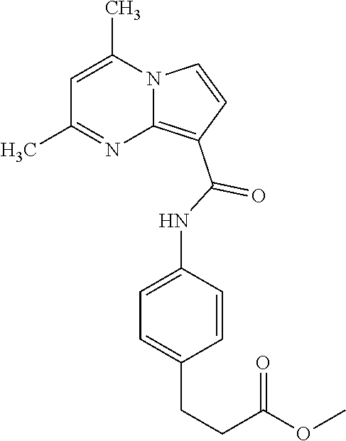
C1=C(C)N2C(=C(C(=O)NC3=CC=C(CCC(OC)=O)C=C3)C=C2)N=C1C
